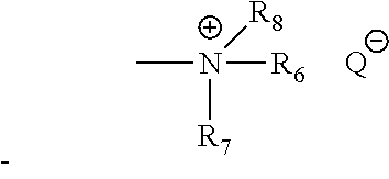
C[N+]([R6])([R8])[R7].[Q]
